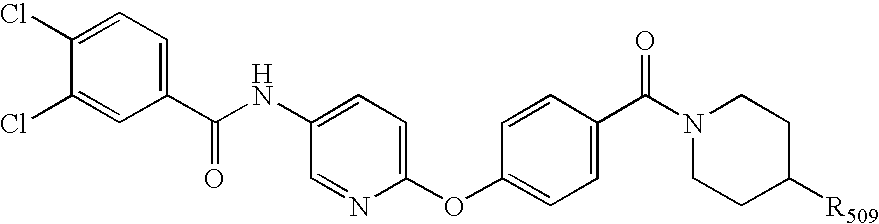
C1(C(NC2=CC=C(OC3=CC=C(C(N4CCC([R509])CC4)=O)C=C3)N=C2)=O)=CC=C(Cl)C(Cl)=C1
